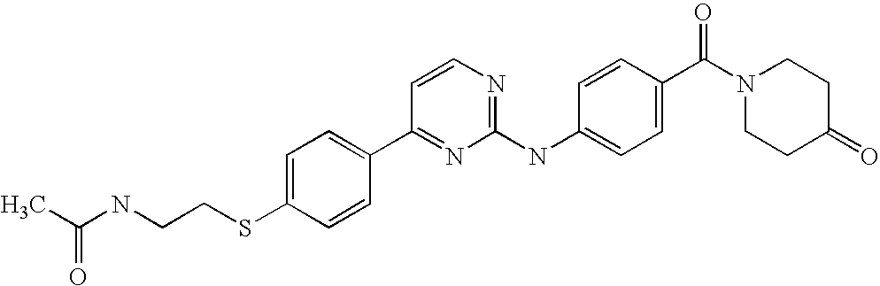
C1=C(SCCNC(C)=O)C=CC(C2=NC(NC3=CC=C(C(=O)N4CCC(=O)CC4)C=C3)=NC=C2)=C1
